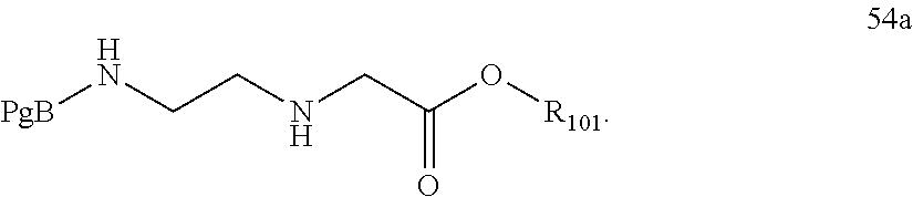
[PgB]NCCNCC(O[R101])=O
